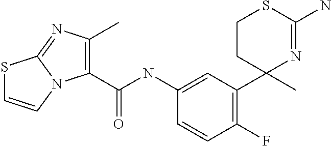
C1=C(NC(C2=C(C)N=C3N2C=CS3)=O)C=CC(F)=C1C1(C)N=C(N)SCC1
